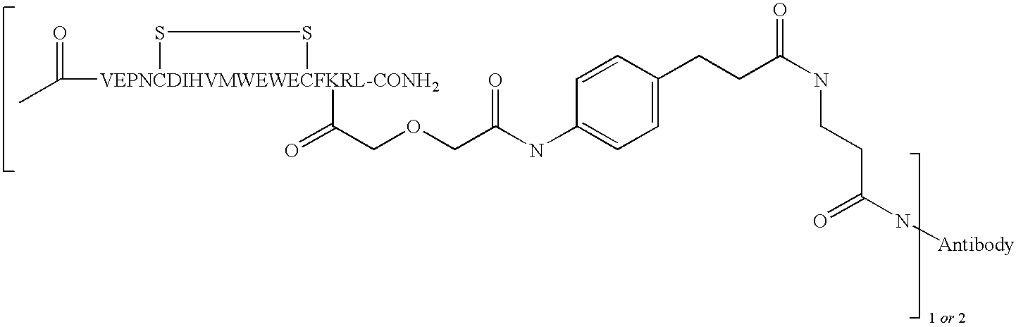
C1=CC(CCC(NCCC(N[Antibody])=O)=O)=CC=C1NC(COCC(=O)[VEPNCDIHVMWEWECFKRL-CONH2]1(C(C)=O)SS1)=O
